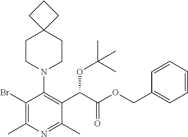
BrC1=C(C)N=C(C)C(C(C(=O)OCC2=CC=CC=C2)OC(C)(C)C)=C1N1CCC2(CC1)CCC2
